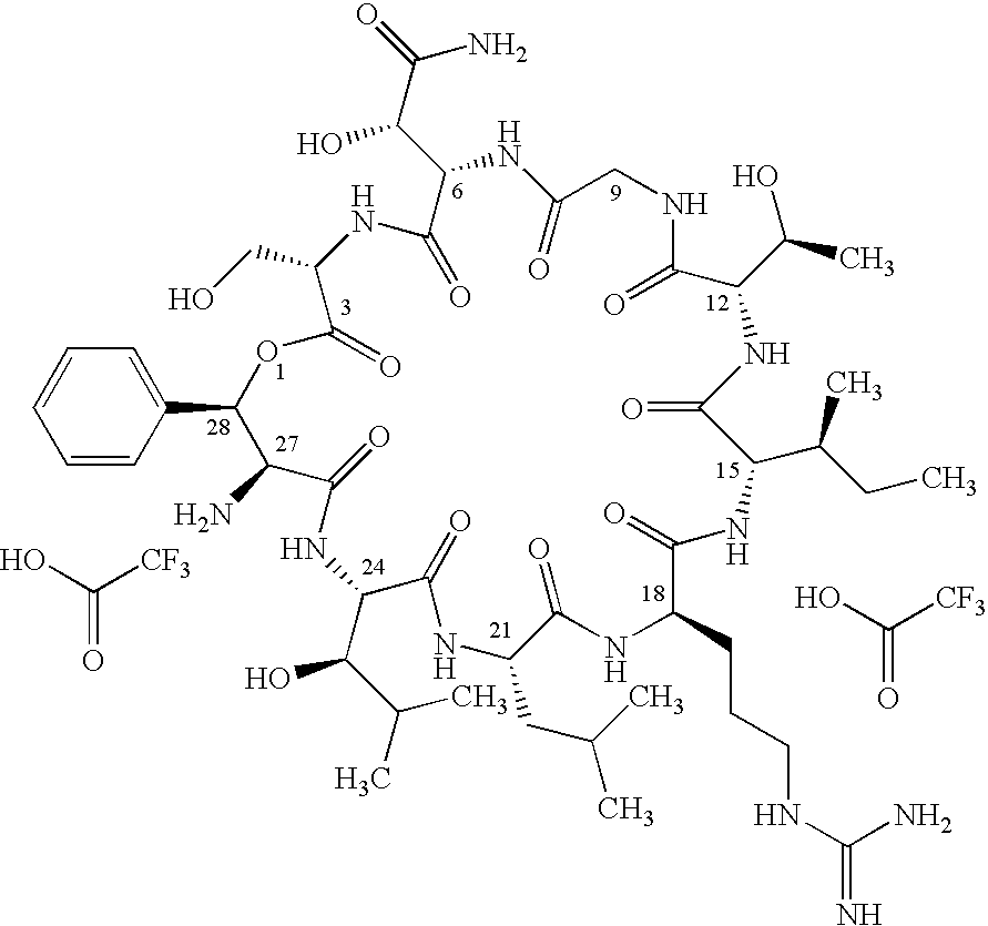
C1=C(C2OC(=O)C(CO)NC(=O)C(C(C(=O)N)O)NC(=O)CNC(=O)C(C(O)C)NC(=O)C(C(C)CC)NC(=O)C(CCCNC(=N)N)NC(=O)C(CC(C)C)NC(=O)C(C(C(C)C)O)NC(=O)C2N)C=CC=C1.OC([CF3])=O.OC([CF3])=O
